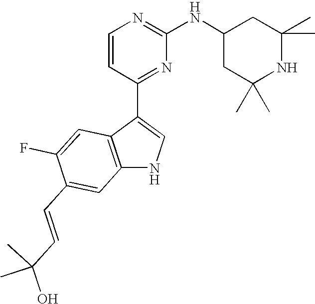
C1=CC(C2=CNC3=C2C=C(F)C(C=CC(O)(C)C)=C3)=NC(NC2CC(C)(C)NC(C)(C)C2)=N1
